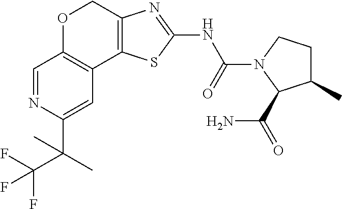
C1=NC(C(C(F)(F)F)(C)C)=CC2=C1OCC1=C2SC(NC(N2C(C(N)=O)C(C)CC2)=O)=N1
